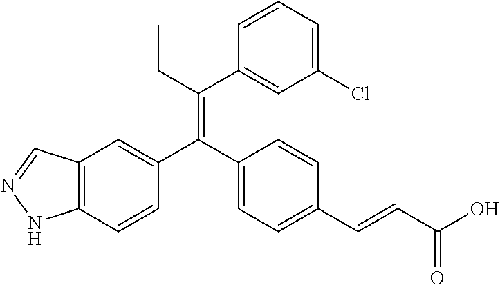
C12=C(C=CC(C(C3=CC=C(C=CC(O)=O)C=C3)=C(CC)C3=CC(Cl)=CC=C3)=C1)NN=C2
